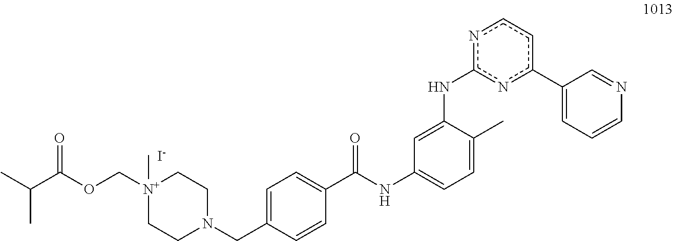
[N+]1(C)(COC(C(C)C)=O)CCN(CC2=CC=C(C(NC3=CC=C(C)C(Nc4nc(C5=CC=CN=C5)ccn4)=C3)=O)C=C2)CC1.[I-]
